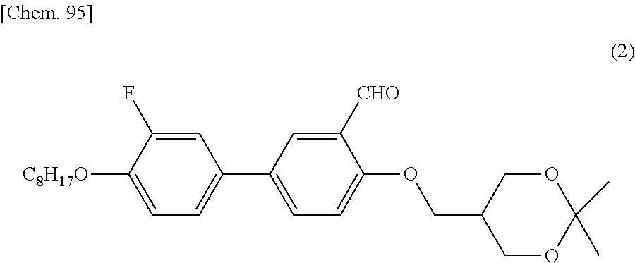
C1(OCC2COC(C)(C)OC2)=CC=C(C2=CC=C([C8H17O])C(F)=C2)C=C1[CHO]
